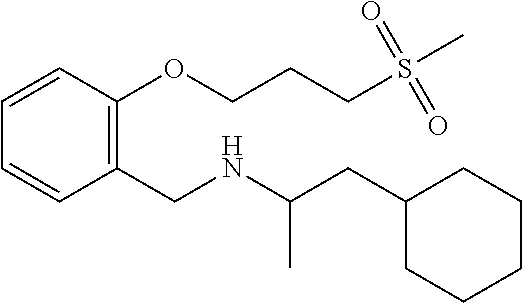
C1=CC=CC(CNC(CC2CCCCC2)C)=C1OCCCS(C)(=O)=O
